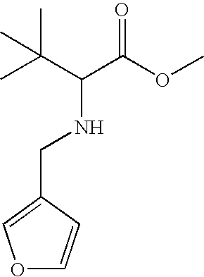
O1C=CC(CNC(C(OC)=O)C(C)(C)C)=C1
